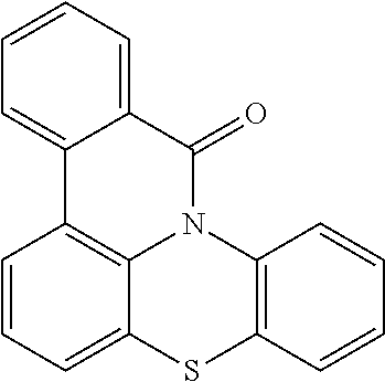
C1=CC=C2C3=C1C1=CC=CC=C1C(=O)N3C1=C(S2)C=CC=C1
